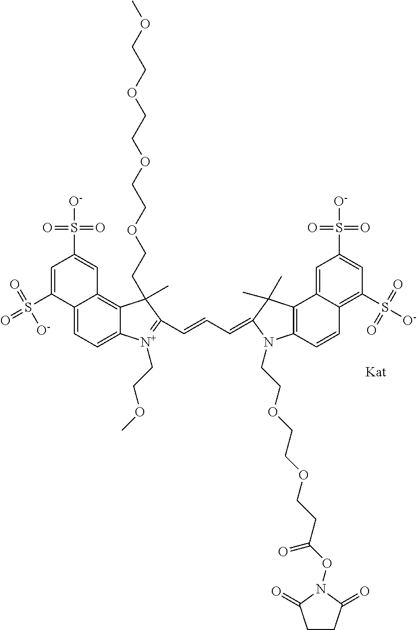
C1=C(S(=O)(=O)[O-])C2=CC=C3C(=C2C=C1S([O-])(=O)=O)C(CCOCCOCCOCCOC)(C)C(C=CC=C1C(C)(C)C2=C(N1CCOCCOCCC(ON1C(=O)CCC1=O)=O)C=CC1=C(S([O-])(=O)=O)C=C(S([O-])(=O)=O)C=C21)=[N+]3CCOC
